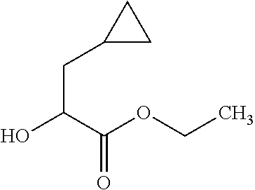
OC(C(OCC)=O)CC1CC1
